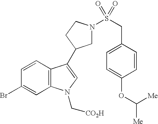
C1N(S(CC2=CC=C(OC([Me])[Me])C=C2)(=O)=O)CCC1C1=CN(C[CO2H])C2=C1C=CC(Br)=C2
